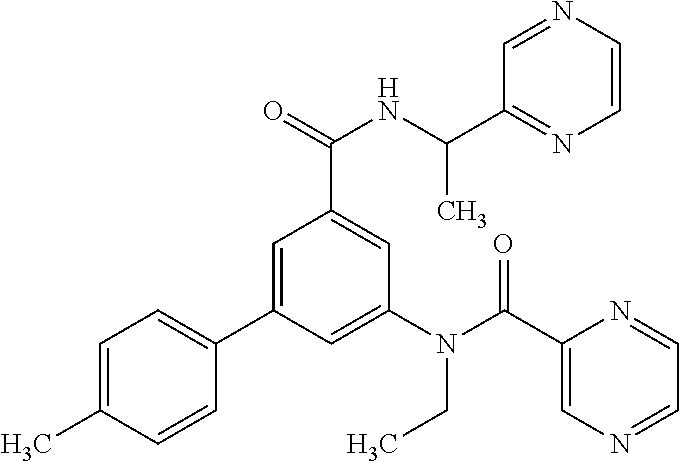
C1=C(C)C=CC(C2=CC(C(=O)NC(C)C3=NC=CN=C3)=CC(N(C(C3=CN=CC=N3)=O)CC)=C2)=C1
